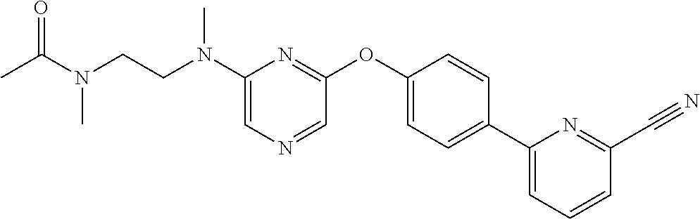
N(C1=CN=CC(OC2=CC=C(C3=CC=CC(C#N)=N3)C=C2)=N1)(CCN(C(=O)C)C)C
